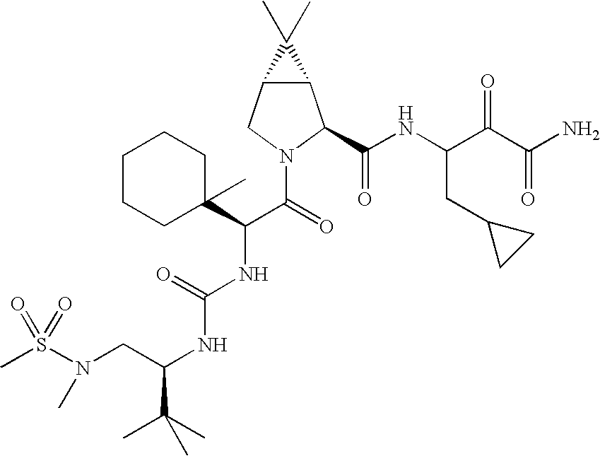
S(N(CC(NC(NC(C(=O)N1C(C(NC(C(C(N)=O)=O)CC2CC2)=O)C2C(C1)C2(C)C)C1(C)CCCCC1)=O)C(C)(C)C)C)(=O)(=O)C
